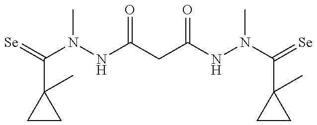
C1(C(=[Se])N(NC(CC(NN(C(=[Se])C2(C)CC2)C)=O)=O)C)(C)CC1
